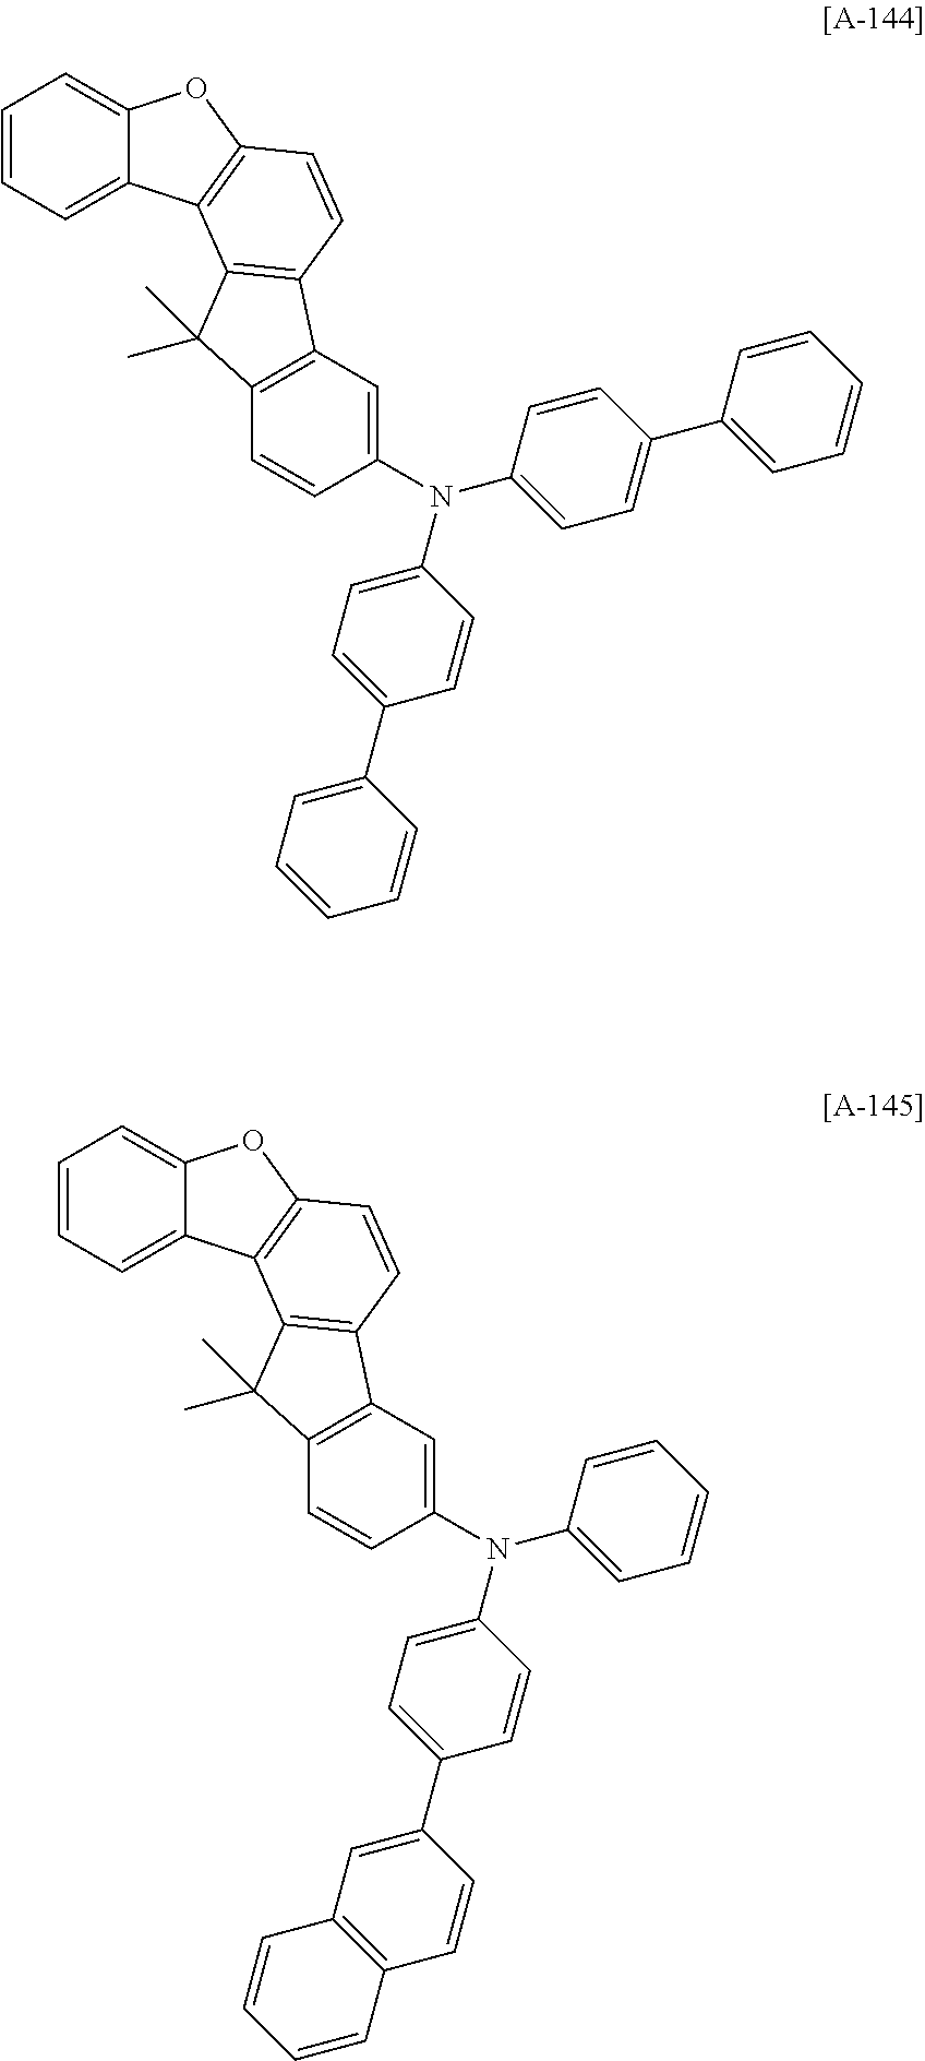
C1=CC=C2C(=C1)OC1=C2C2=C(C=C1)C1=C(C2(C)C)C=CC(N(C2=CC=C(C3=CC=CC=C3)C=C2)C2=CC=C(C3=CC=CC=C3)C=C2)=C1.C1=CC=C2C(=C1)OC1=C2C2=C(C=C1)C1=C(C2(C)C)C=CC(N(C2=CC=C(C3=CC4=C(C=C3)C=CC=C4)C=C2)C2=CC=CC=C2)=C1
